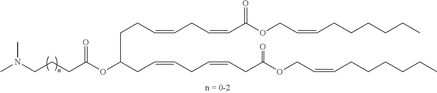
C(CC(OC(CCC=CCC=CC(OCC=CCCCCCC)=O)CC=CCC=CCC(OCC=CCCCCCC)=O)=O)CN(C)C
